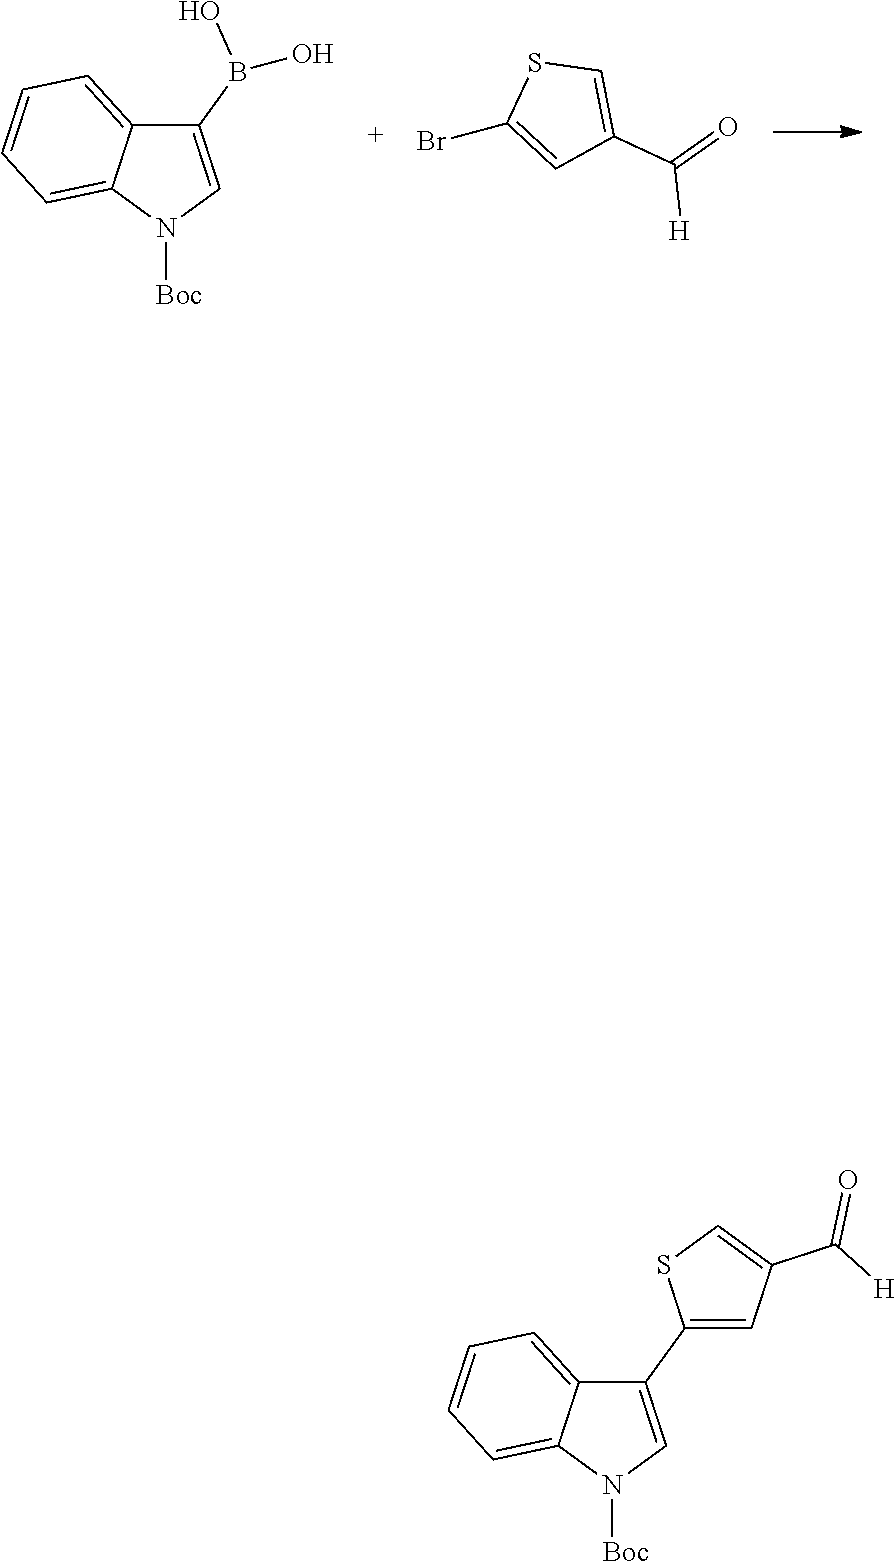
C1(B(O)O)=CN([Boc])C2=CC=CC=C12.BrC1=CC(C(=O)[H])=CS1.C1(C2=CC(C([H])=O)=CS2)=CN([Boc])C2=CC=CC=C12
